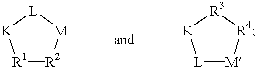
[R1]1[R2][M][L][K]1.[L]1[M][R4][R3][K]1
